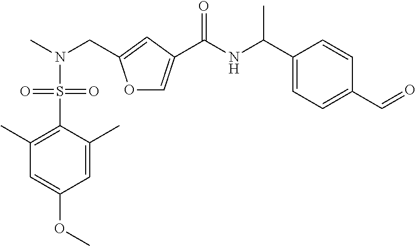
C1=C(OC)C=C(C)C(S(=O)(=O)N(C)CC2=CC(C(NC(C3=CC=C(C=O)C=C3)C)=O)=CO2)=C1C
